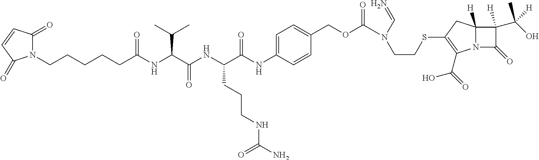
N1(CCCCCC(NC(C(NC(C(NC2=CC=C(COC(N(CCSC3=C(C(=O)O)N4C([H])(C3)C(C(O)(C)[H])([H])C4=O)C=N)=O)C=C2)=O)CCCNC(N)=O)=O)C(C)C)=O)C(=O)C=CC1=O
